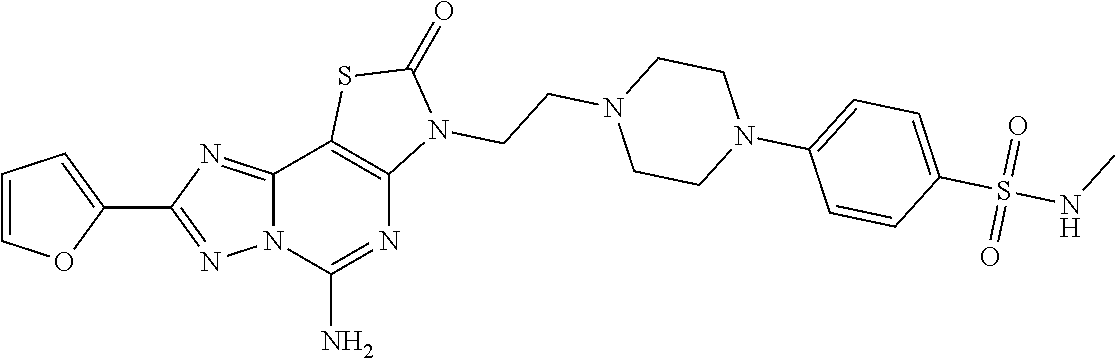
C12=NC(C3=CC=CO3)=NN1C(N)=NC1=C2SC(=O)N1CCN1CCN(C2=CC=C(S(NC)(=O)=O)C=C2)CC1
